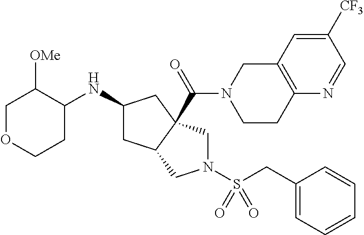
C1OCCC(NC2CC3C(C(=O)N4CCC5=C(C4)C=C([CF3])C=N5)(C2)CN(S(CC2=CC=CC=C2)(=O)=O)C3)C1[OMe]
